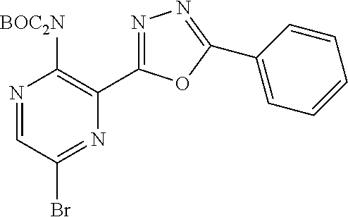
N1=CC(Br)=NC(C2=NN=C(C3=CC=CC=C3)O2)=C1[BOC2N]
